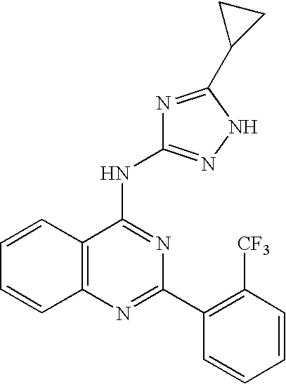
C12=C(N=C(C3=C([CF3])C=CC=C3)N=C1NC1=NNC(C3CC3)=N1)C=CC=C2
